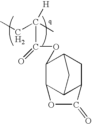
CCC(C)(C(OC1C2C3C(CC1C3)C(=O)O2)=O)[H]
